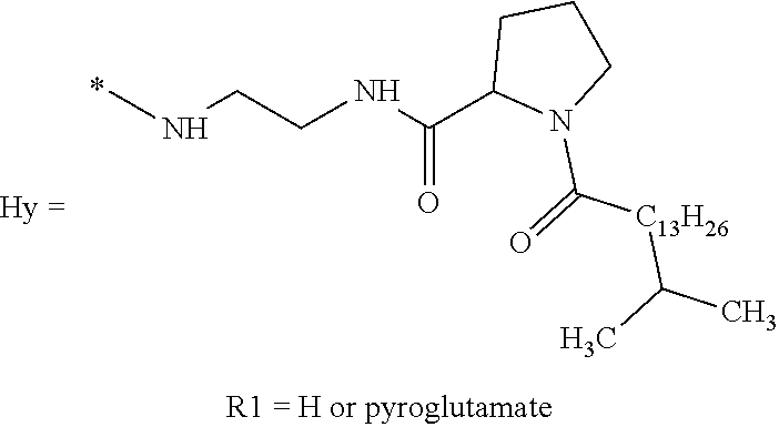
CNCCNC(C1N(C(=O)[C13H26]C(C)C)CCC1)=O
